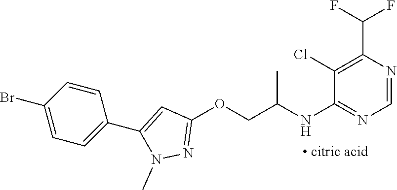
C1(NC(COC2=NN(C)C(C3=CC=C(Br)C=C3)=C2)C)=NC=NC(C(F)F)=C1Cl.[ citric acid]
